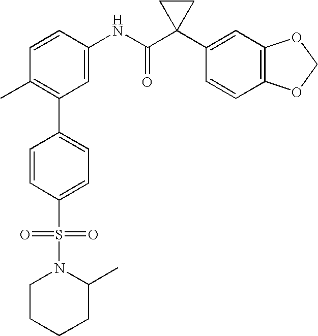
C1(NC(C2(C3=CC4=C(C=C3)OCO4)CC2)=O)=CC(C2=CC=C(S(=O)(=O)N3C(C)CCCC3)C=C2)=C(C)C=C1
